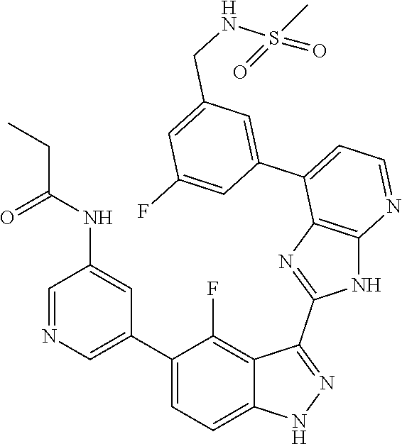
C1=NC=C(C2=CC=C3C(=C2F)C(C2=NC4=C(N2)N=CC=C4C2=CC(CNS(=O)(C)=O)=CC(F)=C2)=NN3)C=C1NC(=O)CC
